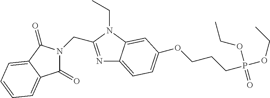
N1=C(CN2C(=O)C3=CC=CC=C3C2=O)N(CC)C2=CC(OCCCP(OCC)(OCC)=O)=CC=C12
